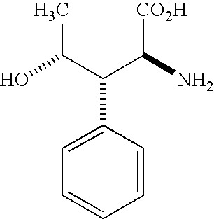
OC(C(C(N)[CO2H])C1=CC=CC=C1)C
